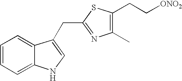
C(C1=NC(C)=C(CC[ONO2])S1)C1=CNC2=CC=CC=C12
